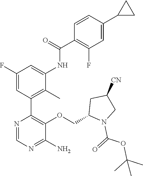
C1(F)=CC(C2=C(OCC3N(C(=O)OC(C)(C)C)CC([CN])C3)C(N)=NC=N2)=C(C)C(NC(C2=C(F)C=C(C3CC3)C=C2)=O)=C1
